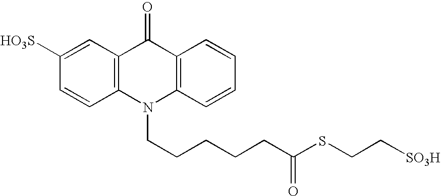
C1([HO3S])=CC2=C(C=C1)N(CCCCCC(SCC[SO3H])=O)C1=C(C2=O)C=CC=C1
